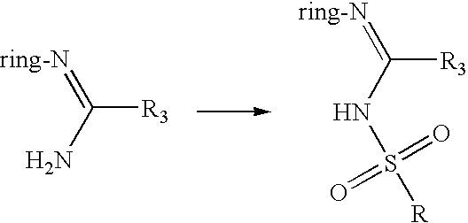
C([R3])(=[ring-N])N.C([R3])(=[ring-N])NS(=O)(=O)[R]
